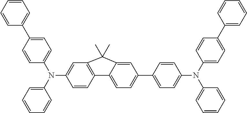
C12=C(C=C(N(C3=CC=C(C4=CC=CC=C4)C=C3)C3=CC=CC=C3)C=C1)C(C)(C)C1=CC(C3=CC=C(N(C4=CC=C(C5=CC=CC=C5)C=C4)C4=CC=CC=C4)C=C3)=CC=C21
